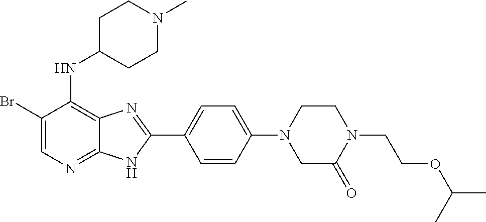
C1(Br)=CN=C2C(=C1NC1CCN(C)CC1)N=C(C1=CC=C(N3CC(=O)N(CCOC(C)C)CC3)C=C1)N2
